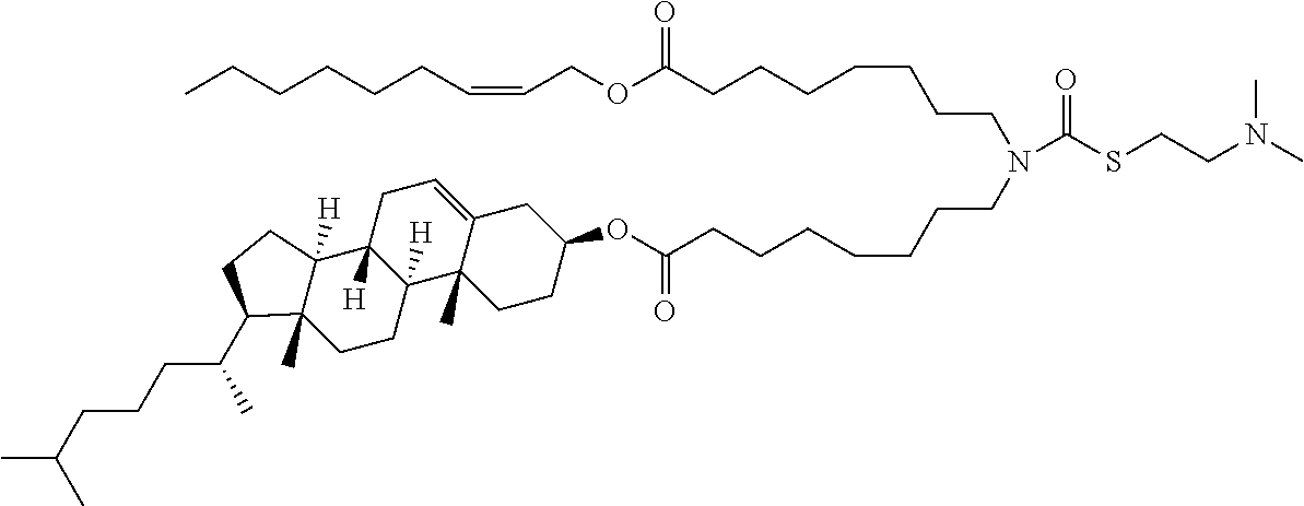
CCCCCCC=CCOC(CCCCCCCN(CCCCCCCC(OC1CCC2(C)C3([H])C([H])(CC=C2C1)C1([H])C(C)(CC3)C(C(CCCC(C)C)C)CC1)=O)C(SCCN(C)C)=O)=O
